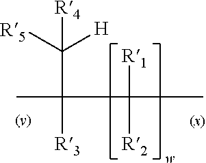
CC([R3])(C([R5])([H])[R4])C([R1])([R2])C
